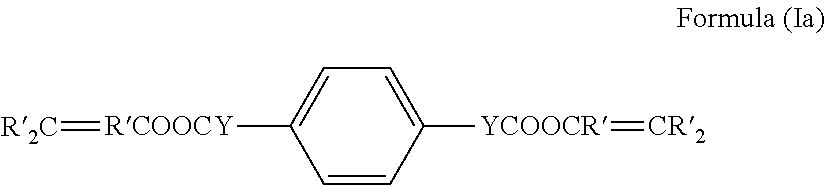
C1=CC([YCOOCR]=[CR2])=CC=C1[RCOOCY]=[R2C]
